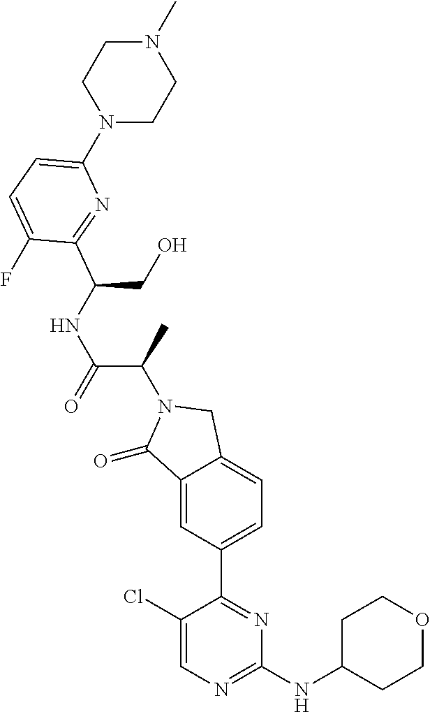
C1(=O)C2=CC(C3=NC(NC4CCOCC4)=NC=C3Cl)=CC=C2CN1C(C(=O)NC(CO)C1=NC(N2CCN(C)CC2)=CC=C1F)C
